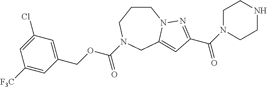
C1CCN(C(OCC2=CC(Cl)=CC([F3C])=C2)=O)CC2=CC(C(=O)N3CCNCC3)=NN12
